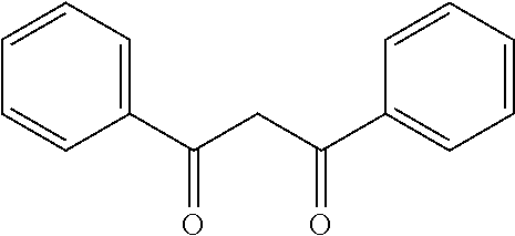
C1=CC=CC(C(CC(C2=CC=CC=C2)=O)=O)=C1
